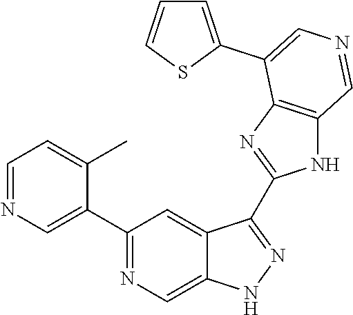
C1(C2=CN=CC=C2C)=NC=C2C(=C1)C(C1=NC3=C(N1)C=NC=C3C1=CC=CS1)=NN2
